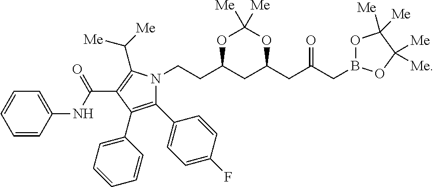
C1(C2=CC=C(F)C=C2)=C(C2=CC=CC=C2)C(C(NC2=CC=CC=C2)=O)=C(C([Me])[Me])N1CCC1CC(CC(CB2OC([Me])([Me])C([Me])([Me])O2)=O)OC([Me])([Me])O1
